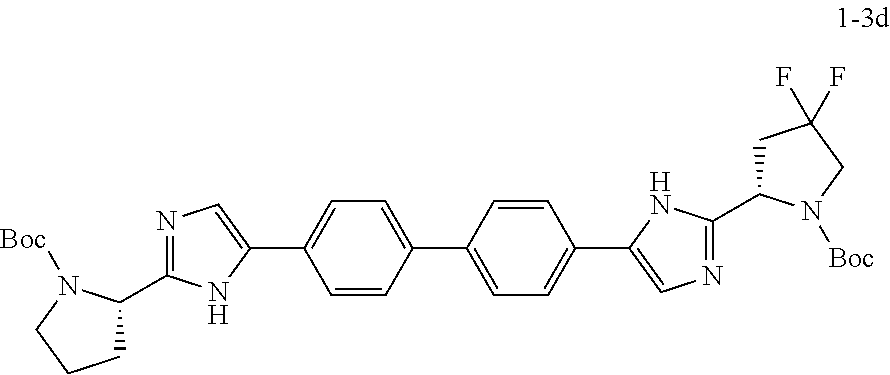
C1=CC(C2=CN=C(C3CC(F)(F)CN3[Boc])N2)=CC=C1C1=CC=C(C2=CN=C(C3CCCN3[Boc])N2)C=C1
